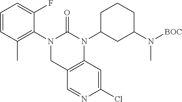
C1=CC(C)=C(N2CC3=C(C=C(Cl)N=C3)N(C3CC(N([BOC])C)CCC3)C2=O)C(F)=C1
